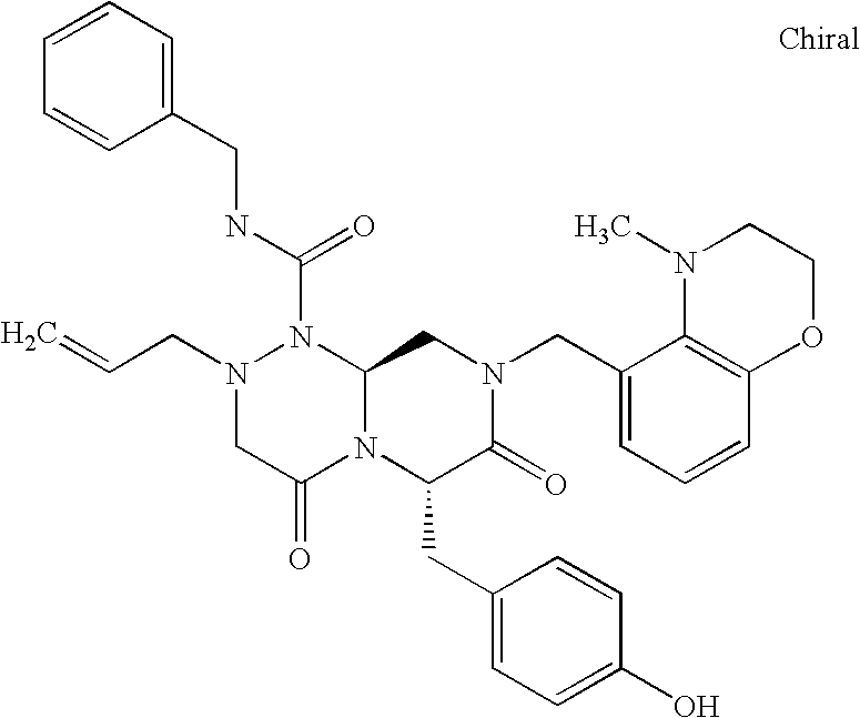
C(N1CC(=O)N2C(N1C(NCC1=CC=CC=C1)=O)CN(CC1=CC=CC3=C1N(C)CCO3)C(=O)C2CC1=CC=C(O)C=C1)C=C
